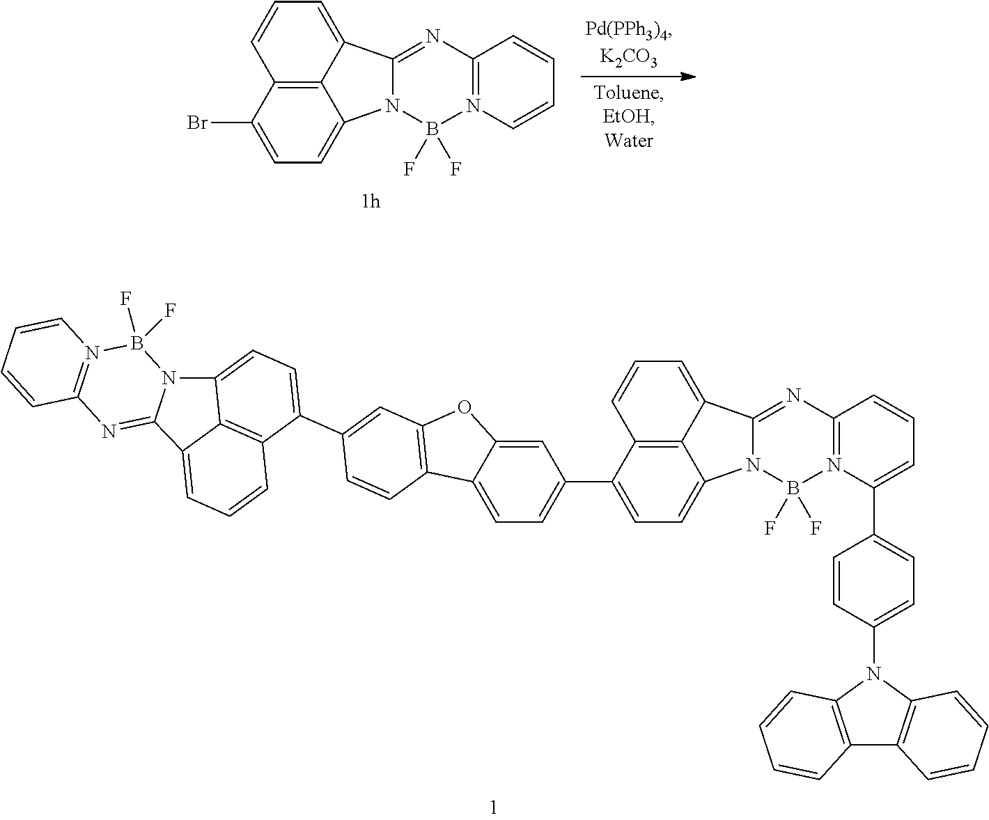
C1=CC=CC2=N1B(F)(F)N1C(=N2)C2=CC=CC3=C2C1=CC=C3Br.C12=C(N(C3=CC=C(C4=CC=CC5=N4B(F)(F)N4C(=N5)C5=CC=CC6=C5C4=CC=C6C4=CC=C5C(=C4)OC4=C5C=CC(C5=CC=C6C7=C5C=CC=C7C5=NC7=N(B(F)(F)N65)C=CC=C7)=C4)C=C3)C3=C1C=CC=C3)C=CC=C2
